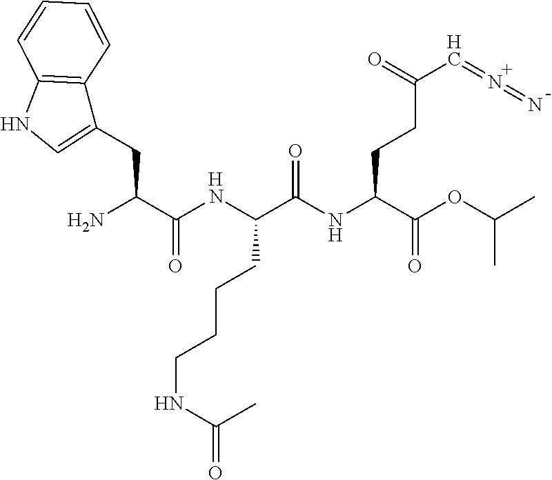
[H].N(C(C(=O)NC(C(=O)OC(C)C)CCC(C=N=N)=O)CCCCNC(C)=O)C(C(N)CC1=CNC2=C1C=CC=C2)=O.[H]
